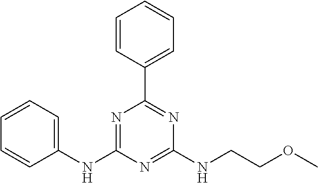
C1=CC(C2=NC(NCCOC)=NC(NC3=CC=CC=C3)=N2)=CC=C1
